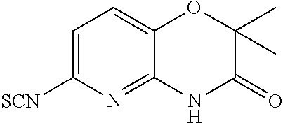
C1=C([SCN])N=C2C(=C1)OC(C)(C)C(=O)N2
